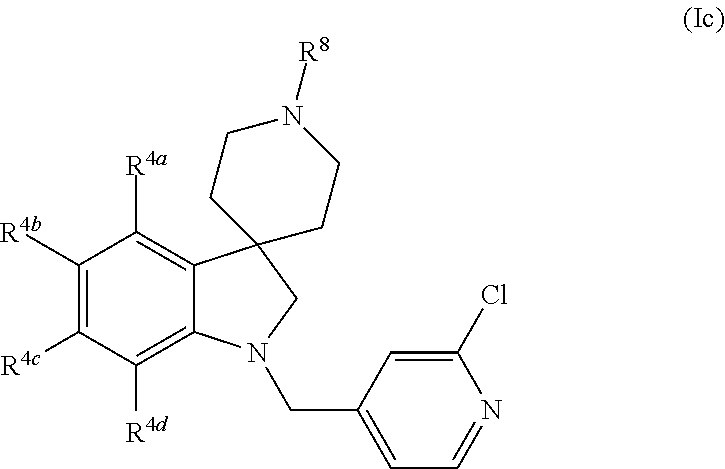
C1([R4b])=C([R4c])C([R4d])=C2C(=C1[R4a])C1(CN2CC2=CC=NC(Cl)=C2)CCN([R8])CC1
